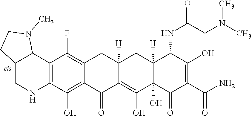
C12=C(O)C3=C(C(F)=C1CC1([H])C(=C(O)C4(O)C([H])(C1)C(NC(CN(C)C)=O)C(O)=C(C(N)=O)C4=O)C2=O)C1C(CN3)CCN1C
